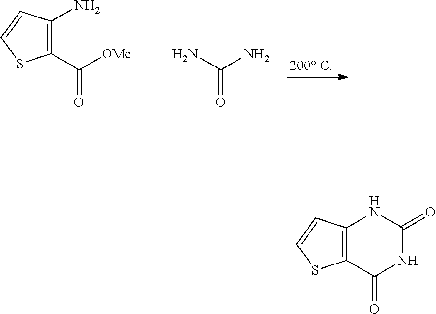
C1(C([OMe])=O)=C(N)C=CS1.NC(N)=O.C12=C(C=CS1)NC(=O)NC2=O
